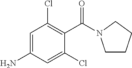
NC1=CC(Cl)=C(C(=O)N2CCCC2)C(Cl)=C1
